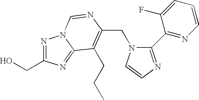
C(N1C(C2=NC=CC=C2F)=NC=C1)C1=C(CCC)C2=NC(CO)=NN2C=N1
